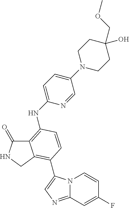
C12=C(NC3=CC=C(N4CCC(COC)(O)CC4)C=N3)C=CC(C3=CN=C4N3C=CC(F)=C4)=C1CNC2=O
